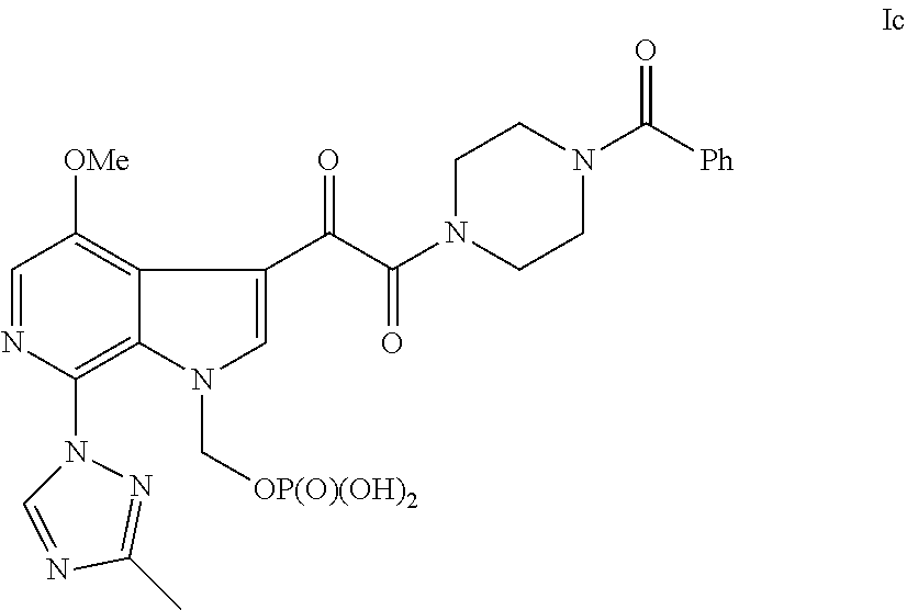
C1=NC(N2C=NC(C)=N2)=C2C(=C1[OMe])C(C(C(N1CCN(C(=O)[Ph])CC1)=O)=O)=CN2C[OP(O)(OH)2]
